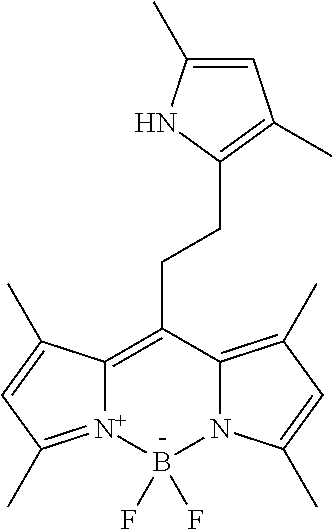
C1=C(C)NC(CCC2=C3[N+](=C(C)C=C3C)B(F)(F)N3C2=C(C)C=C3C)=C1C.[-]
